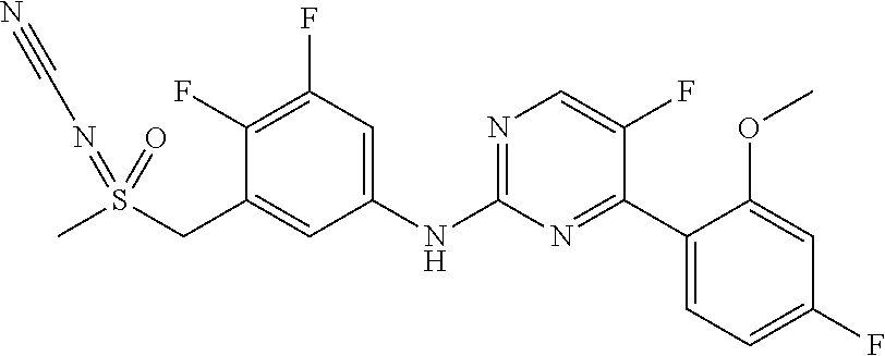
C1(NC2=NC=C(F)C(C3=CC=C(F)C=C3OC)=N2)=CC(F)=C(F)C(CS(C)(=O)=NC#N)=C1
